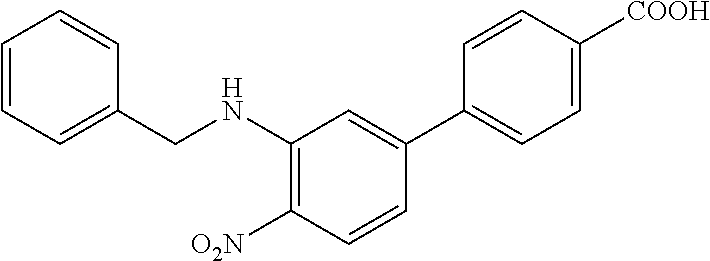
C1(CNC2=C([O2N])C=CC(C3=CC=C([COOH])C=C3)=C2)=CC=CC=C1
